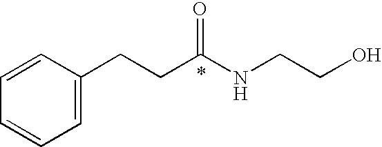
C1=CC=CC=C1CCC(NCCO)=O
